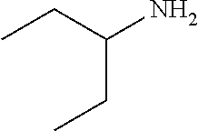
CCC(N)CC
